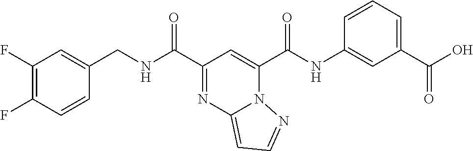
C1(F)=C(F)C=CC(CNC(C2=NC3=CC=NN3C(C(NC3=CC(C(O)=O)=CC=C3)=O)=C2)=O)=C1
